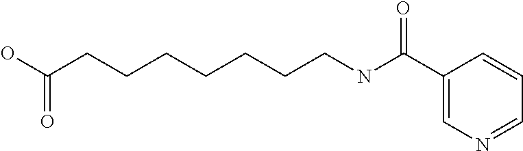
C1(C(NCCCCCCCC(=O)O)=O)=CN=CC=C1
